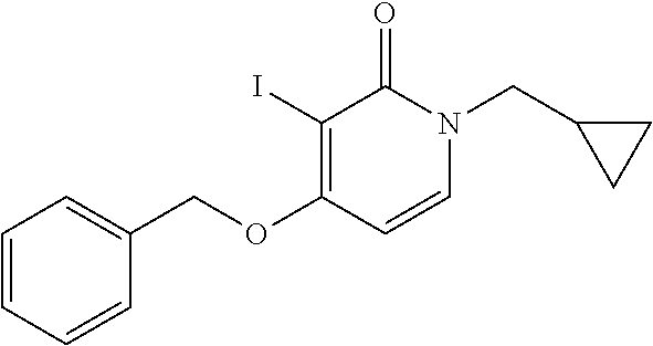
O(C1=C(I)C(=O)N(CC2CC2)C=C1)CC1=CC=CC=C1
